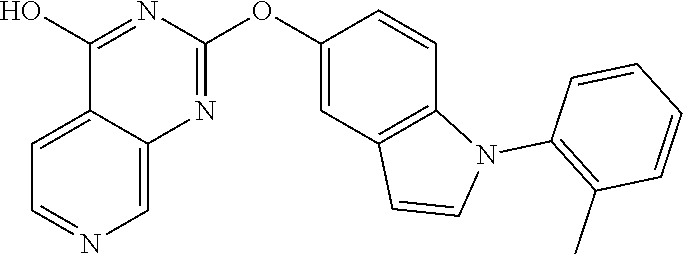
C12=CC=NC=C1N=C(OC1=CC3=C(C=C1)N(C1=C(C)C=CC=C1)C=C3)N=C2O
